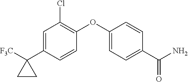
C1=C(C2([F3C])CC2)C=CC(OC2=CC=C(C(N)=O)C=C2)=C1Cl
